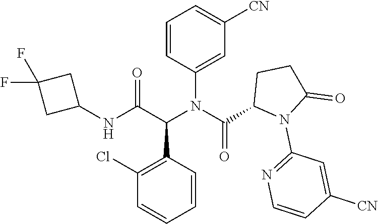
C1=C(N(C(C2N(C3=NC=CC([CN])=C3)C(=O)CC2)=O)C(C(NC2CC(F)(F)C2)=O)C2=C(Cl)C=CC=C2)C=CC=C1[CN]
